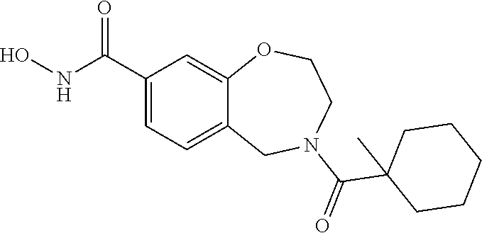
C1(C(NO)=O)=CC=C2C(=C1)OCCN(C(=O)C1(C)CCCCC1)C2
